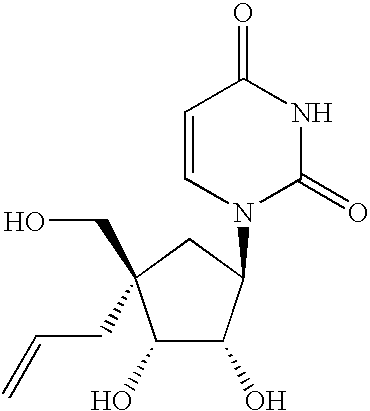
C1(O)C(O)C(N2C(=O)NC(=O)C=C2)CC1(CO)CC=C
